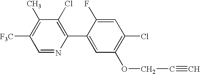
C1(Cl)=C(C2=CC(OCC#C)=C(Cl)C=C2F)N=CC([F3C])=C1C
